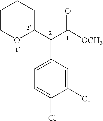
C1COC(C(C([OCH3])=O)C2=CC=C(Cl)C(Cl)=C2)CC1
